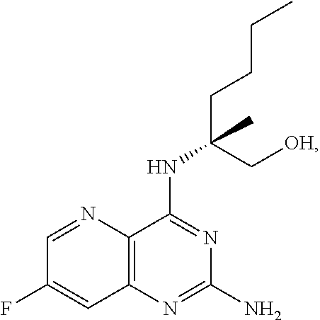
C1=NC2=C(C=C1F)N=C(N)N=C2NC(CCCC)(C[OH])C
